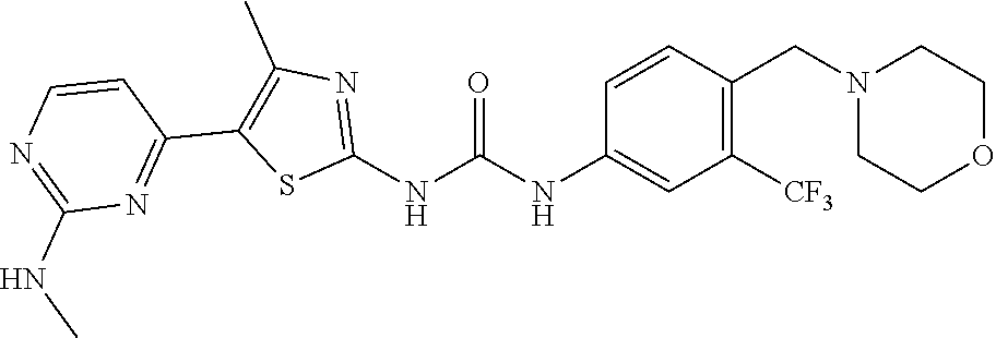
C1([CF3])=C(CN2CCOCC2)C=CC(NC(NC2=NC(C)=C(C3=NC(NC)=NC=C3)S2)=O)=C1
